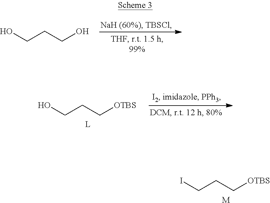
OCCCO.OCCC[OTBS].ICCC[OTBS].[M]
